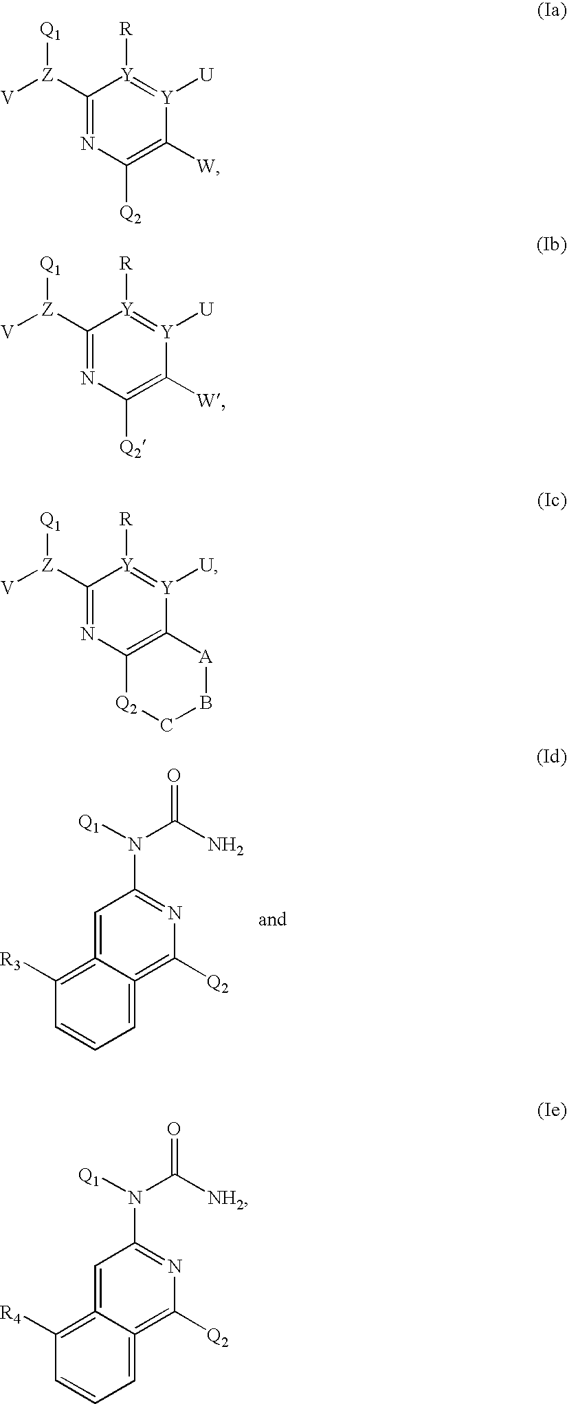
[Q1]N(C(N)=O)C1=NC([Q2])=C2=CC=CC([R3])=C2=C1.C1([Z]([V])[Q1])=NC([Q2])=C([W])[Y]([U])=[Y]1[R].C1([Z]([V])[Q1])=NC([Q2])=C([W])[Y]([U])=[Y]1[R].C1([Z]([V])[Q1])=NC2=C([Y]([U])=[Y]1[R])[A]BC[Q2]2.[Q1]N(C([NH2])=O)C1=NC([Q2])=C2=CC=CC([R4])=C2=C1
